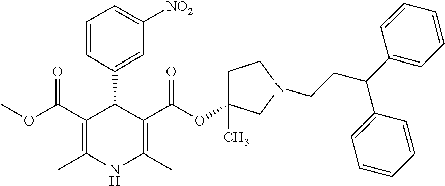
C1=CC(C2C(C(=O)OC)=C(C)NC(C)=C2C(=O)OC2(C)CCN(CCC(C3=CC=CC=C3)C3=CC=CC=C3)C2)=CC([NO2])=C1
